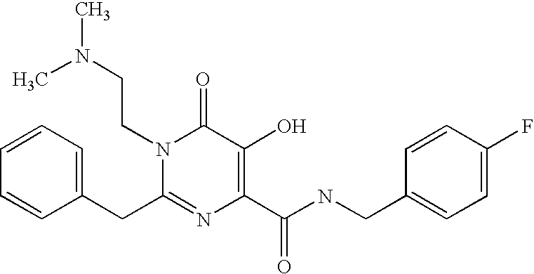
C(C1=NC(C(NCC2=CC=C(F)C=C2)=O)=C(O)C(=O)N1CCN(C)C)C1=CC=CC=C1
